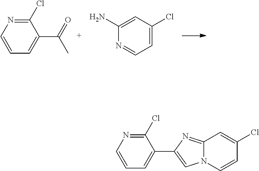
C1=CC=C(C(=O)C)C(Cl)=N1.C1(N)=CC(Cl)=CC=N1.C1=CC=C(C2=CN3C(=N2)C=C(Cl)C=C3)C(Cl)=N1
